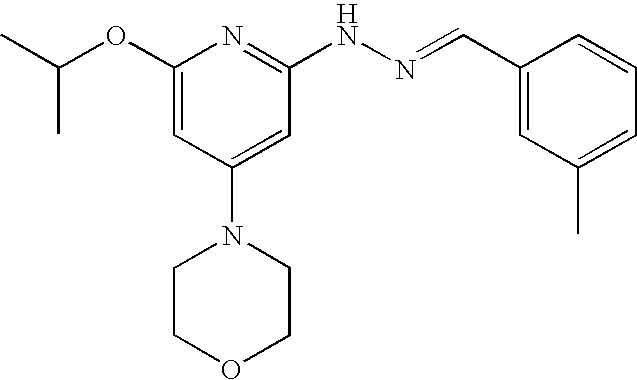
CC(OC1=CC(N2CCOCC2)=CC(NN=CC2=CC(C)=CC=C2)=N1)C
